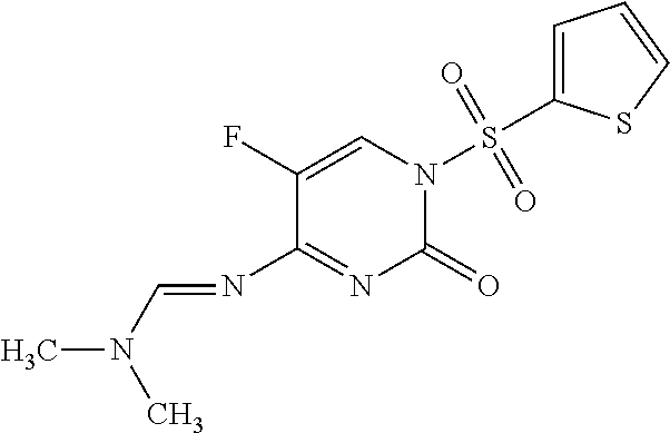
C1(F)=CN(S(C2=CC=CS2)(=O)=O)C(=O)N=C1N=CN(C)C
